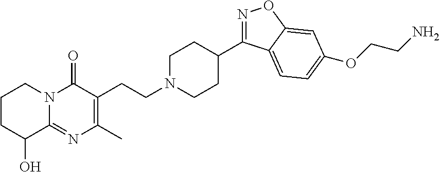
C1CC(O)C2=NC(C)=C(CCN3CCC(C4=NOC5=CC(OCCN)=CC=C45)CC3)C(=O)N2C1
